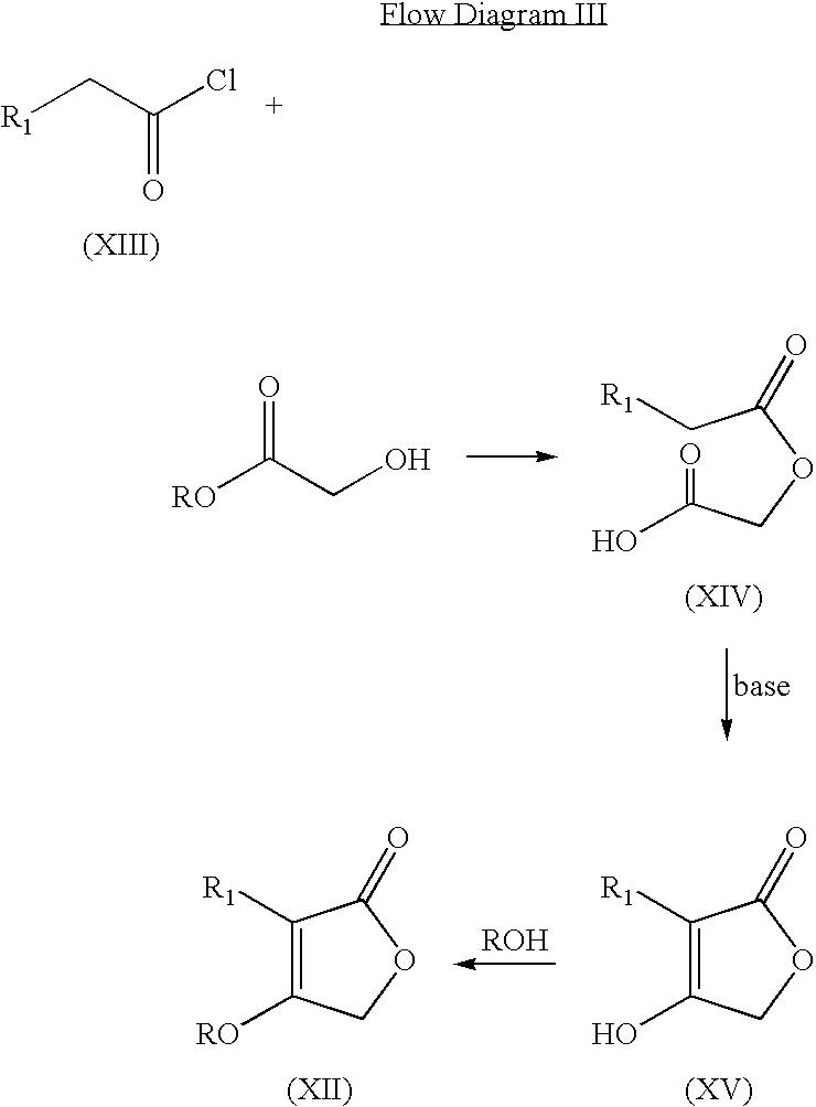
[R1]CC(Cl)=O.[RO]C(CO)=O.C(C(OCC(=O)O)=O)[R1].C1([R1])=C(O)COC1=O.C1([R1])=C([RO])COC1=O
